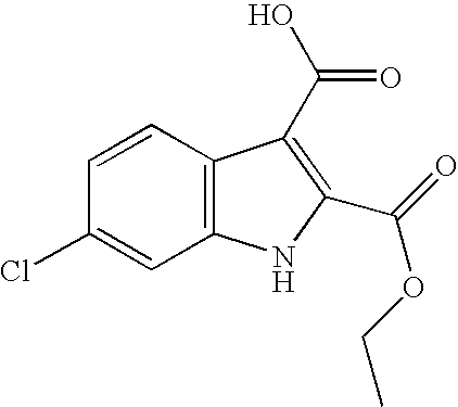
C12=C(C=CC(Cl)=C1)C(C(O)=O)=C(C(=O)OCC)N2
